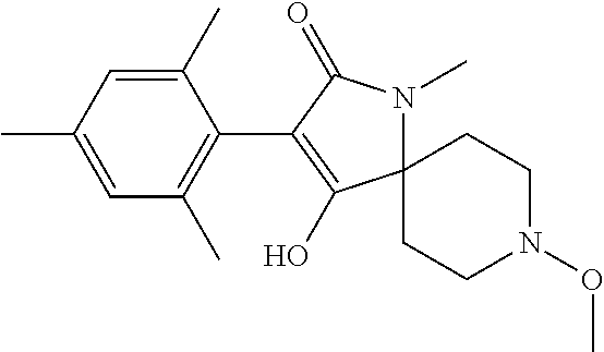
C1(C)=CC(C)=CC(C)=C1C1=C(O)C2(N(C)C1=O)CCN(OC)CC2
